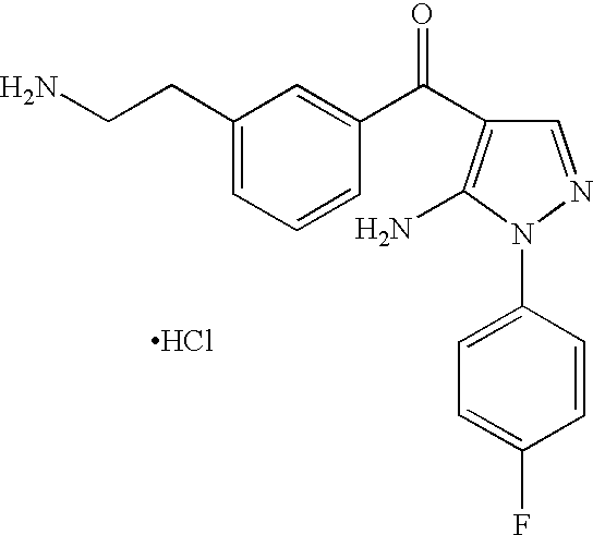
Cl.C1(CCN)=CC=CC(C(=O)C2=C(N)N(C3=CC=C(F)C=C3)N=C2)=C1
